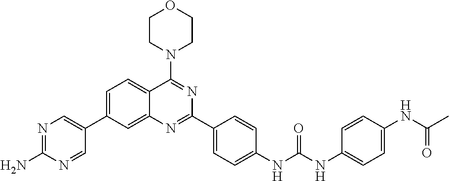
N1=C(N)N=CC(C2=CC=C3C(=C2)N=C(C2=CC=C(NC(NC4=CC=C(NC(C)=O)C=C4)=O)C=C2)N=C3N2CCOCC2)=C1
